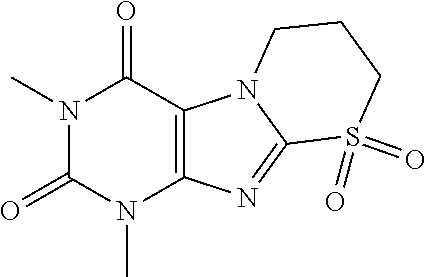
N1(C)C(=O)N(C)C2=C(C1=O)N1C(=N2)S(=O)(=O)CCC1
